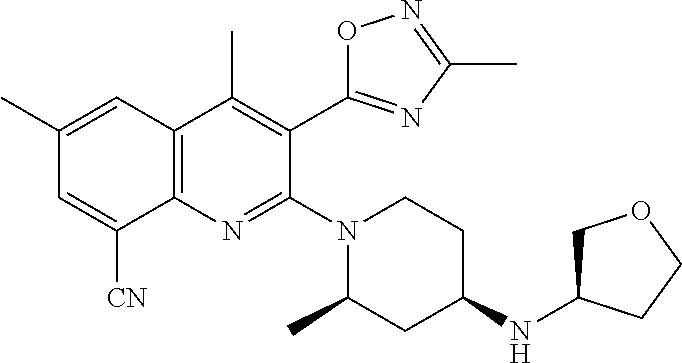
C1(C)=CC2=C(N=C(N3CCC(NC4COCC4)CC3C)C(C3=NC(C)=NO3)=C2C)C([CN])=C1
